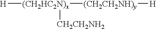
[H][(CH2HC2N)x]([CH2CH2NH2])[(CH2CH2NH)y][H]
